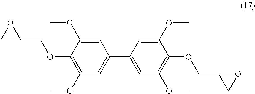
C1(C2=CC(OC)=C(OCC3CO3)C(OC)=C2)=CC(OC)=C(OCC2CO2)C(OC)=C1
